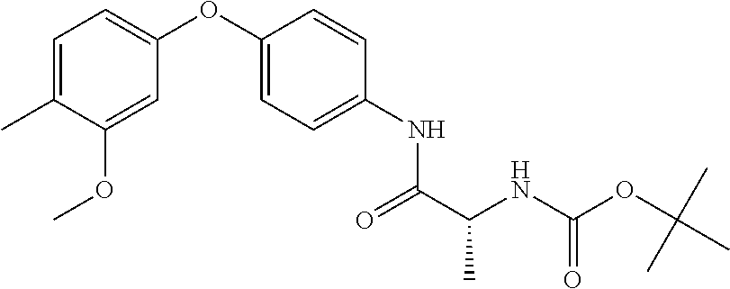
C1=C(OC2=CC=C(C)C(OC)=C2)C=CC(NC(C(NC(OC(C)(C)C)=O)C)=O)=C1
